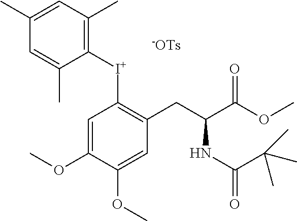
C1=C(OC)C(OC)=CC(CC(C(OC)=O)NC(=O)C(C)(C)C)=C1[I+]C1=C(C)C=C(C)C=C1C.[-OTs]
